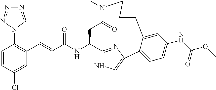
C1=CC(Cl)=CC(C=CC(NC2C3=NC(=CN3)C3=CC=C(NC(OC)=O)C=C3CCCN(C)C(=O)C2)=O)=C1N1C=NN=N1
